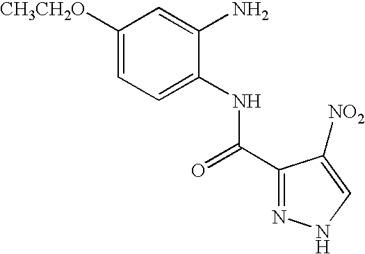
C1([CH3CH2O])=CC=C(NC(=O)C2=NNC=C2[NO2])C(N)=C1
